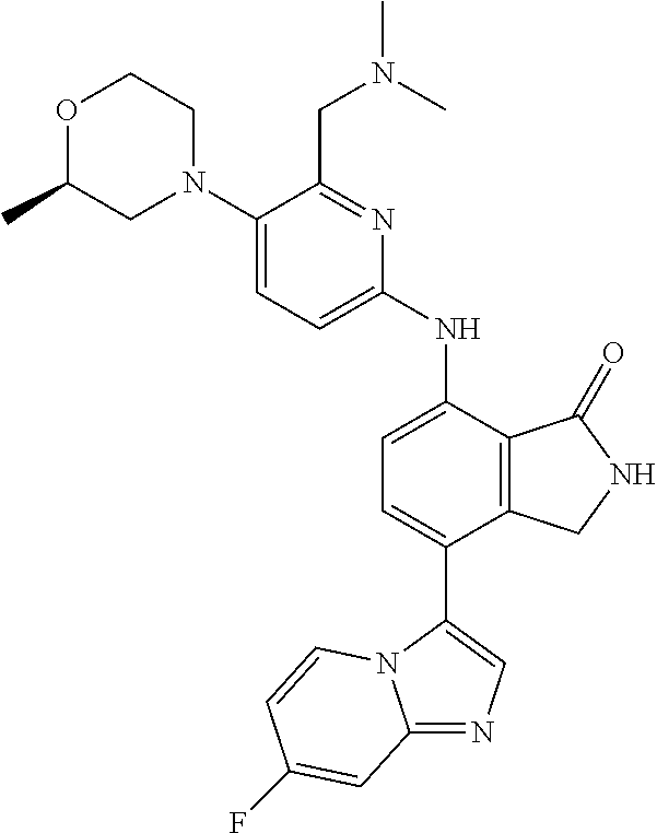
C1(N2CCOC(C)C2)=CC=C(NC2=CC=C(C3=CN=C4N3C=CC(F)=C4)C3=C2C(=O)NC3)N=C1CN(C)C
